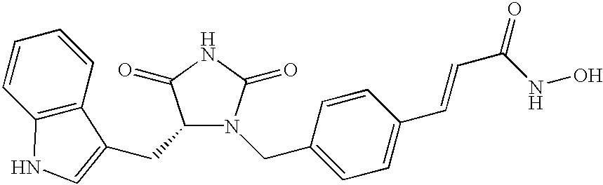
C1=CC2=C(C=C1)C(CC1N(CC3=CC=C(C=CC(=O)NO)C=C3)C(=O)NC1=O)=CN2
